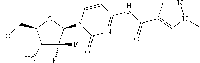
C1(O)C(F)(F)C(N2C(=O)N=C(NC(C3=CN(C)N=C3)=O)C=C2)OC1CO
